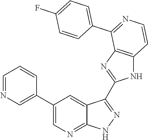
C1=NC=C(C2=CN=C3C(=C2)C(C2=NC4=C(N2)C=CN=C4C2=CC=C(F)C=C2)=NN3)C=C1
